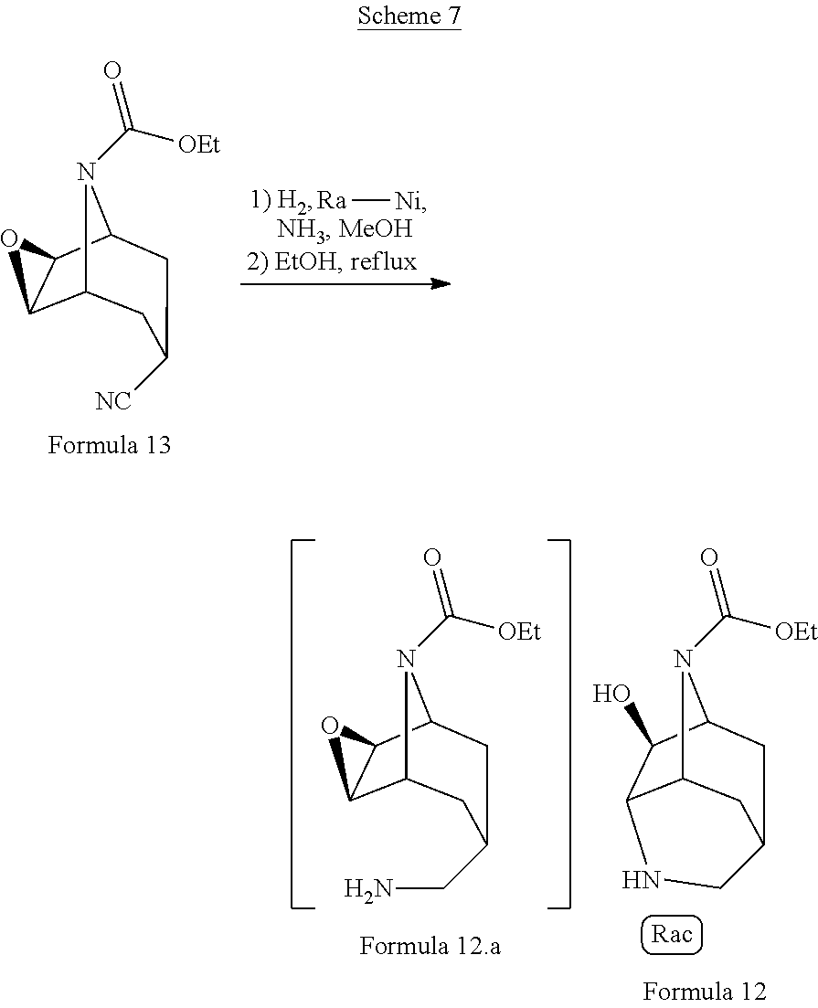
C12C3C(C(N1C([OEt])=O)CC([NC])C2)O3.[Ra][Ni].C12C3C(C(N1C([OEt])=O)CC(CN)C2)O3.C12C3C(O)C(N1C([OEt])=O)CC(C2)CN3
